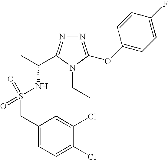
C(S(NC(C)C1=NN=C(OC2=CC=C(F)C=C2)N1CC)(=O)=O)C1=CC=C(Cl)C(Cl)=C1
